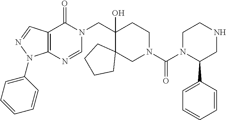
C(C1(O)C2(CN(C(N3C(C4=CC=CC=C4)CNCC3)=O)CC1)CCCC2)N1C(=O)C2=C(N=C1)N(C1=CC=CC=C1)N=C2
